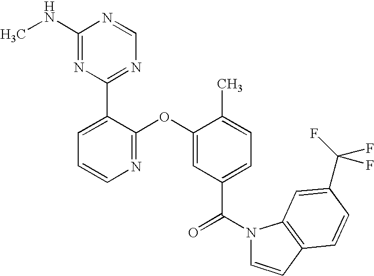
N1=C(OC2=CC(C(N3C=CC4=C3C=C(C(F)(F)F)C=C4)=O)=CC=C2C)C(C2=NC=NC(NC)=N2)=CC=C1
